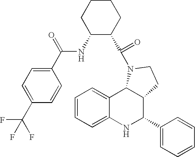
C1=CC=C2C(=C1)C1C(C(C3=CC=CC=C3)N2)CCN1C(=O)C1C(NC(C2=CC=C(C(F)(F)F)C=C2)=O)CCCC1
